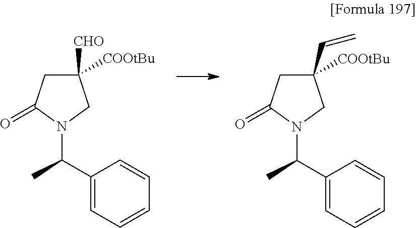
C1C([COOtBu])([CHO])CN(C(C2=CC=CC=C2)C)C1=O.C1C([COOtBu])(C=C)CN(C(C2=CC=CC=C2)C)C1=O
